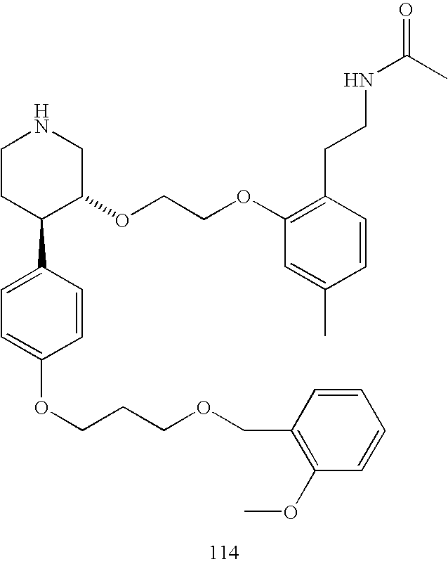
C1CC(C2=CC=C(OCCCOCC3=C(OC)C=CC=C3)C=C2)C(OCCOC2=C(CCNC(=O)C)C=CC(C)=C2)CN1
